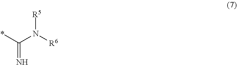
*C(N([R6])[R5])=N
